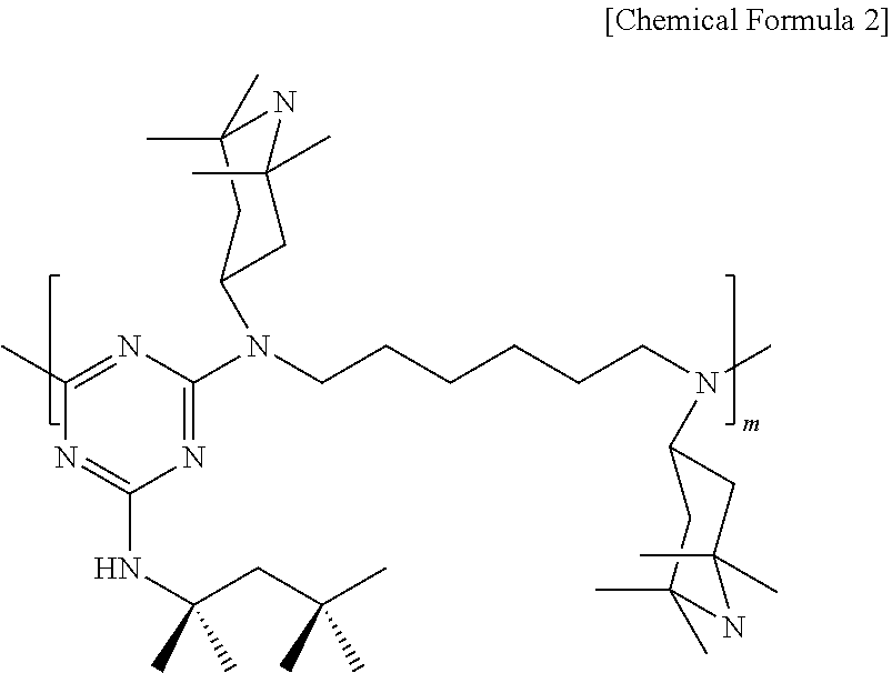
C1(C)=NC(N(CCCCCCN(C)C2CC(C)(C)NC(C)(C)C2)C2CC(C)(C)NC(C)(C)C2)=NC(NC(CC(C)(C)C)(C)C)=N1
